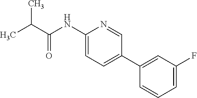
C1(NC(C(C)C)=O)=CC=C(C2=CC(F)=CC=C2)C=N1
